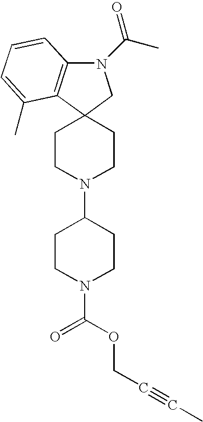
N1(C(C)=O)C2=C(C3(C1)CCN(C1CCN(C(=O)OCC#CC)CC1)CC3)C(C)=CC=C2
